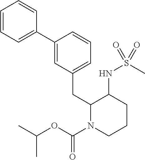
C1(C2=CC(CC3N(C(OC(C)C)=O)CCCC3NS(C)(=O)=O)=CC=C2)=CC=CC=C1
